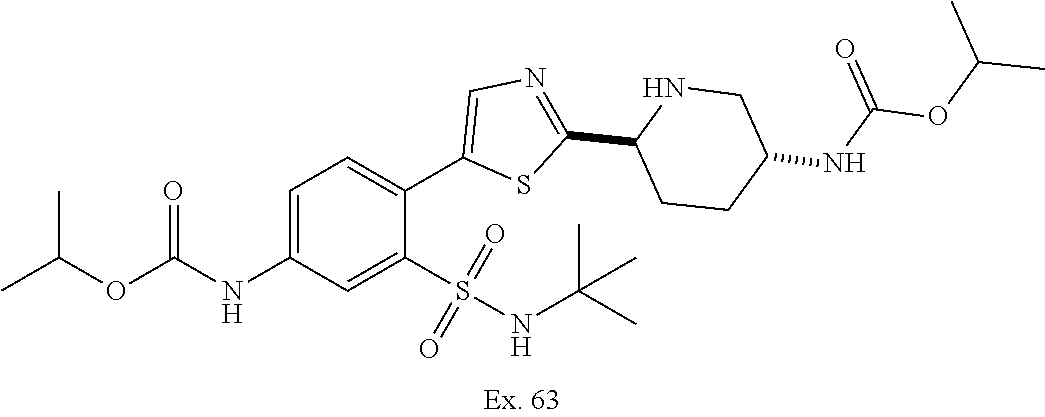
C1=C(NC(OC(C)C)=O)C=C(S(NC(C)(C)C)(=O)=O)C(C2=CN=C(C3NCC(NC(OC(C)C)=O)CC3)S2)=C1
